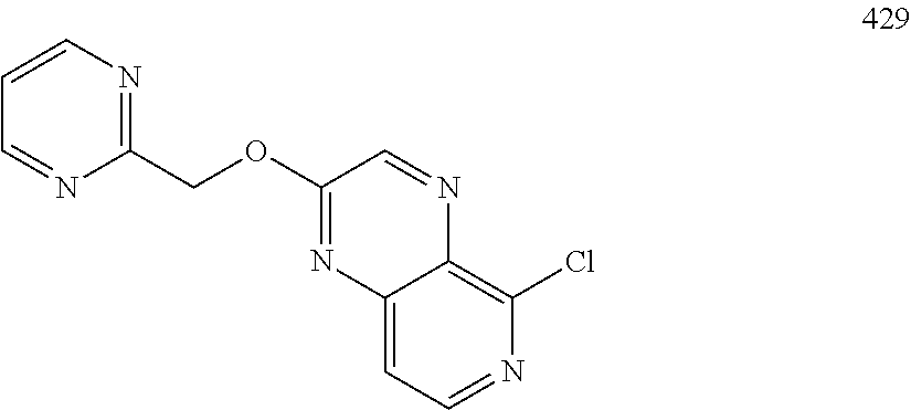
C12=C(Cl)N=CC=C1N=C(OCC1=NC=CC=N1)C=N2
